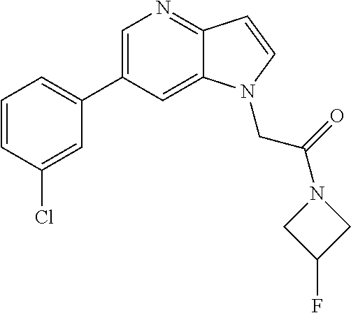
C1=CC(Cl)=CC(C2=CN=C3C(=C2)N(CC(=O)N2CC(F)C2)C=C3)=C1
